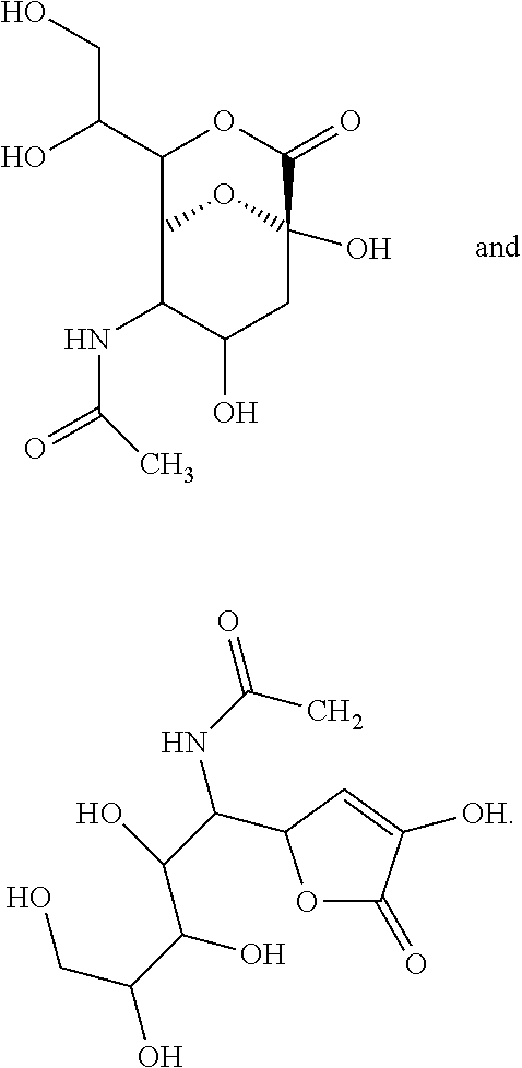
C12C(NC(=O)C)C(O)CC(O)(O1)C(=O)OC2C(O)CO.O1C(=O)C([OH])=CC1C(C(C(C(O)CO)O)O)NC(=O)C
